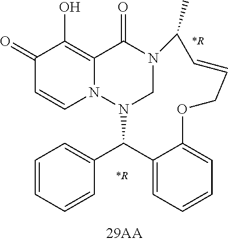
N12CN(C(C3=CC=CC=C3)C3=CC=CC=C3OCC=CC1C)N1C=CC(=O)C(O)=C1C2=O
